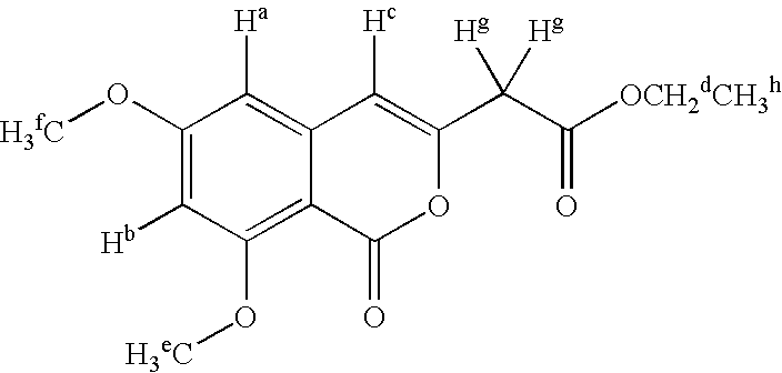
C12=C([Ha])C(O[H3fC])=C([Hb])C(O[H3eC])=C1C(=O)OC(C(C(=O)[OCH2dCH3h])([Hg])[Hg])=C2[Hc]
